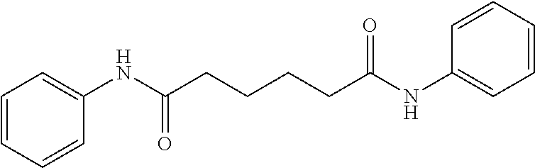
C1=CC=CC(NC(CCCCC(NC2=CC=CC=C2)=O)=O)=C1
